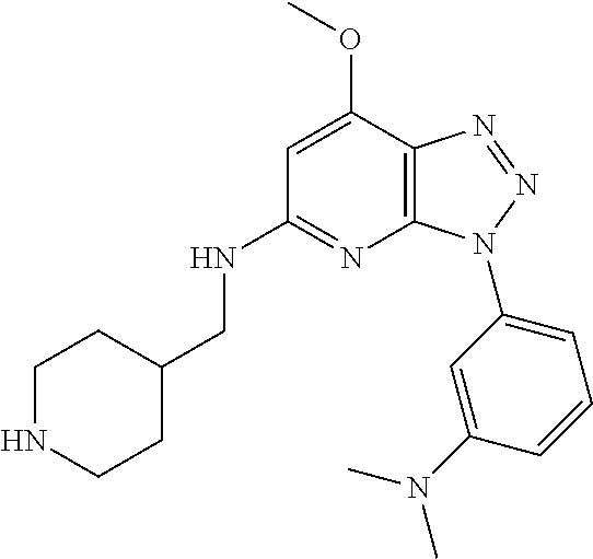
C1=C(OC)C2=C(N=C1NCC1CCNCC1)N(C1=CC=CC(N(C)C)=C1)N=N2
